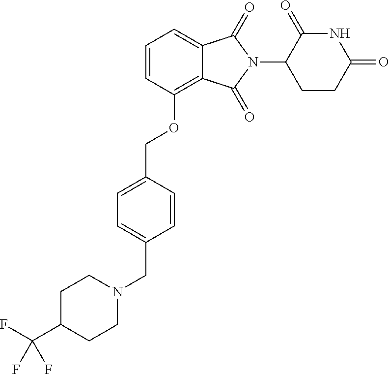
C12=CC=CC(OCC3=CC=C(CN4CCC(C(F)(F)F)CC4)C=C3)=C1C(=O)N(C1C(=O)NC(=O)CC1)C2=O
